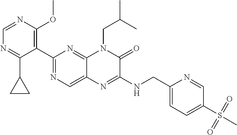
C1=NC(OC)=C(C2=NC=C3C(=N2)N(CC(C)C)C(=O)C(NCC2=CC=C(S(C)(=O)=O)C=N2)=N3)C(C2CC2)=N1
